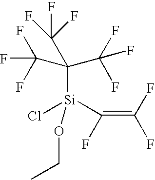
C(F)(C(C(F)(F)F)([Si](Cl)(C(F)=C(F)F)OCC)C(F)(F)F)(F)F
